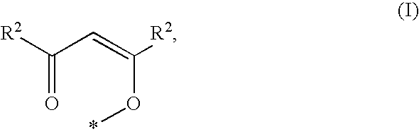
[R2]C(C=C([R2])O*)=O
